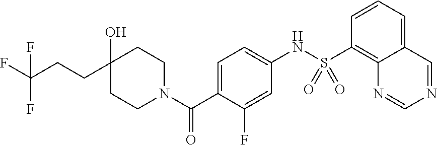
C1(O)(CCC(F)(F)F)CCN(C(C2=CC=C(NS(C3=C4C(=CC=C3)C=NC=N4)(=O)=O)C=C2F)=O)CC1
